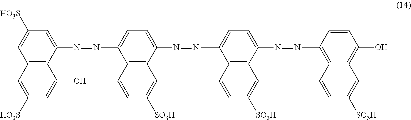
C1=C([HO3S])C=C(N=NC2=CC=C(N=NC3=CC=C(N=NC4=C5C(=C(O)C=C4)C=C([SO3H])C=C5)C4=C3C=CC([SO3H])=C4)C3=C2C=CC([SO3H])=C3)C2=C1C=C([HO3S])C=C2O
